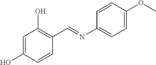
C1=C(O)C=CC(C=NC2=CC=C(OC)C=C2)=C1O
